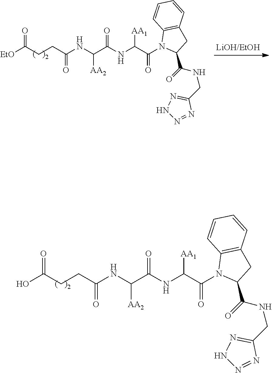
O=C(C(NC(C(NC(=O)CCC(=O)[EtO])[AA2])=O)[AA1])N1C(C(NCC2=NNN=N2)=O)CC2=C1C=CC=C2.O=C(C(NC(C(NC(=O)CCC(=O)O)[AA2])=O)[AA1])N1C(C(NCC2=NNN=N2)=O)CC2=C1C=CC=C2
